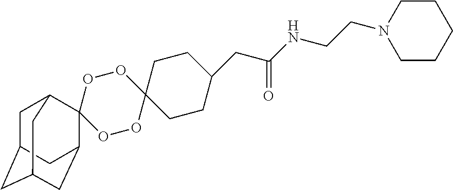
C1C2CC3CC(C2)C2(C1C3)OOC1(OO2)CCC(CC(NCCN2CCCCC2)=O)CC1
